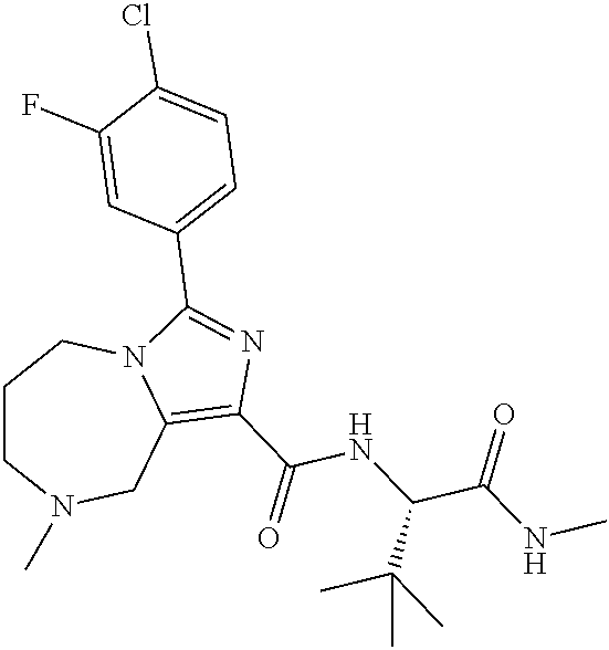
C1CN(C)CC2=C(C(=O)NC(C(NC)=O)C(C)(C)C)N=C(C3=CC=C(Cl)C(F)=C3)N2C1
